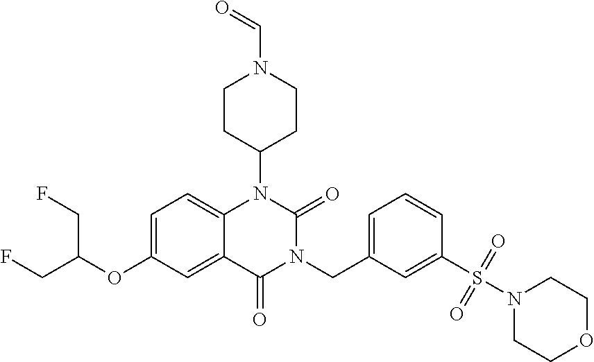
C1=C(OC(CF)CF)C=C2C(=C1)N(C1CCN(C=O)CC1)C(=O)N(CC1=CC=CC(S(N3CCOCC3)(=O)=O)=C1)C2=O
